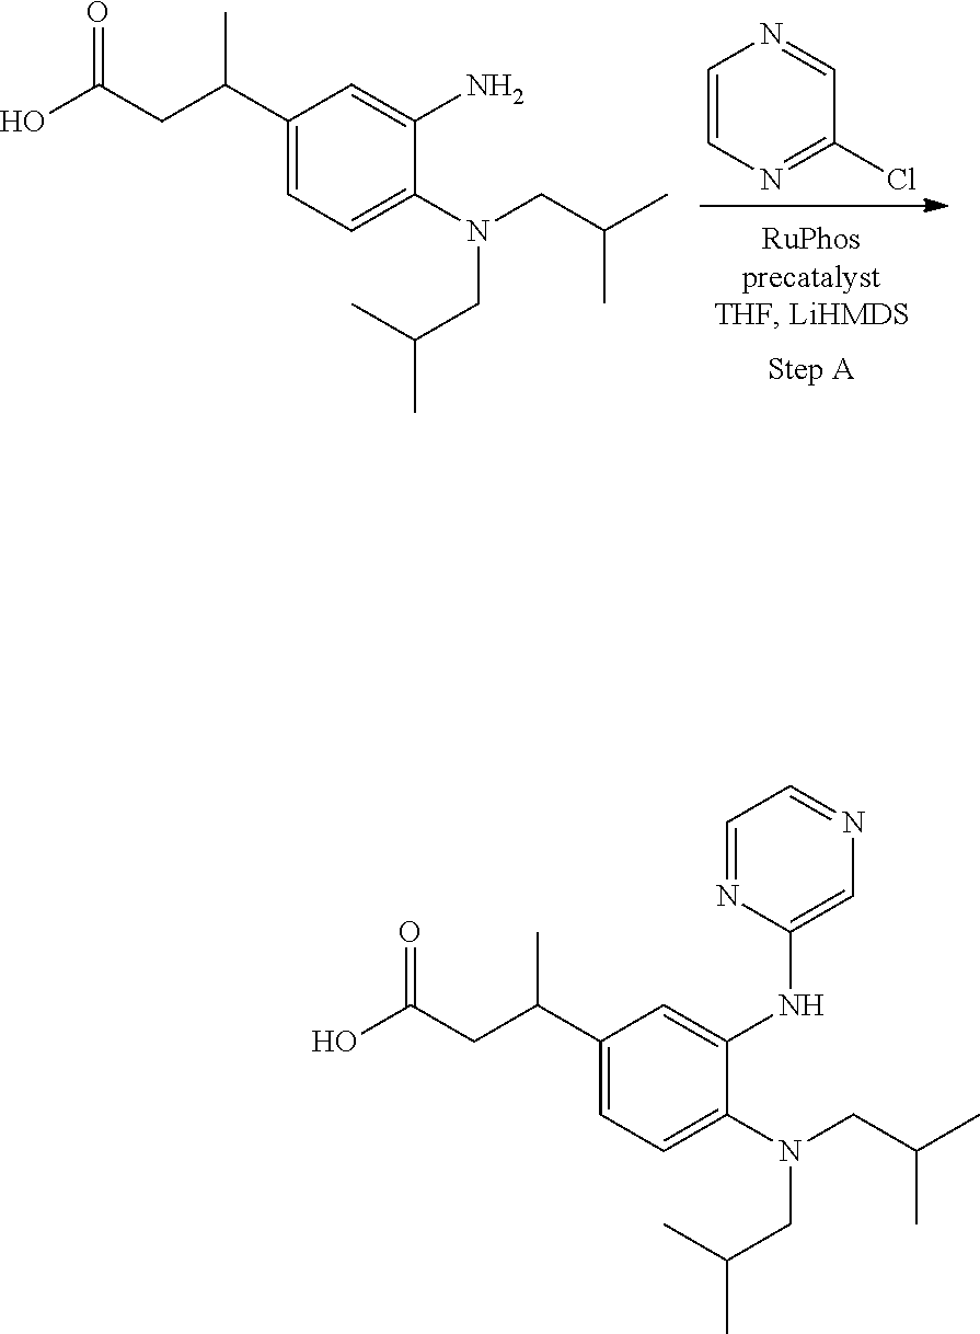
C1=CN=C(Cl)C=N1.C1(C(CC(O)=O)C)=CC=C(N(CC(C)C)CC(C)C)C(N)=C1.C1(C(CC(O)=O)C)=CC=C(N(CC(C)C)CC(C)C)C(NC2=CN=CC=N2)=C1
